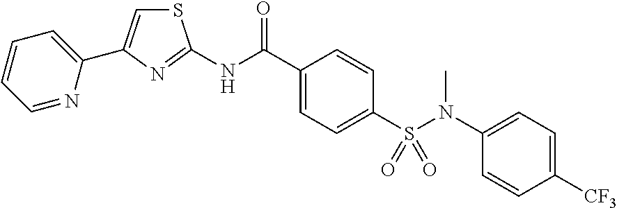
C1=NC(C2=CSC(NC(C3=CC=C(S(N(C4=CC=C([CF3])C=C4)C)(=O)=O)C=C3)=O)=N2)=CC=C1
